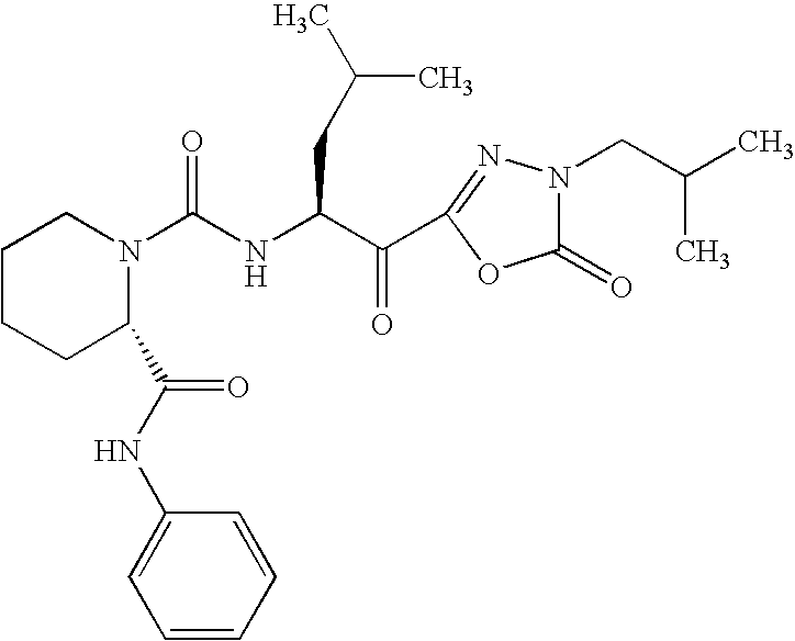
N(C(C(C1=NN(CC(C)C)C(=O)O1)=O)CC(C)C)C(=O)N1CCCCC1C(=O)NC1=CC=CC=C1
